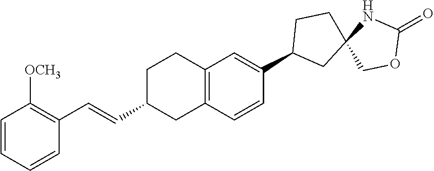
C1=CC=CC(C=CC2CC3=C(CC2)C=C(C2CC4(CC2)COC(=O)N4)C=C3)=C1[OCH3]
